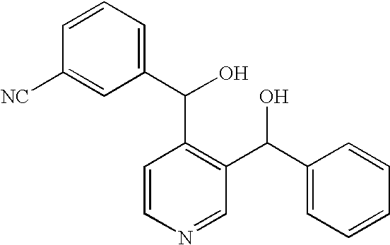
C1=CN=CC(C(C2=CC=CC=C2)O)=C1C(O)C1=CC=CC([NC])=C1
